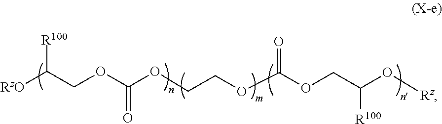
[RzO]C(COC(OCCOC(=O)OCC([R100])O[Rz])=O)[R100]
